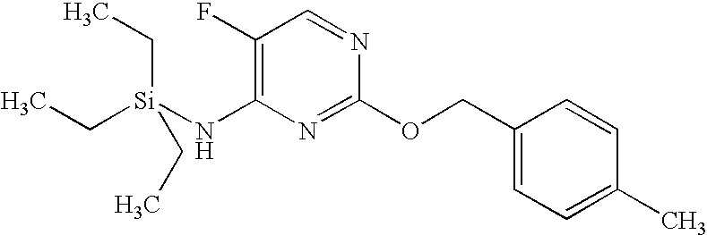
C1(F)=C(N[Si](CC)(CC)CC)N=C(OCC2=CC=C(C)C=C2)N=C1
